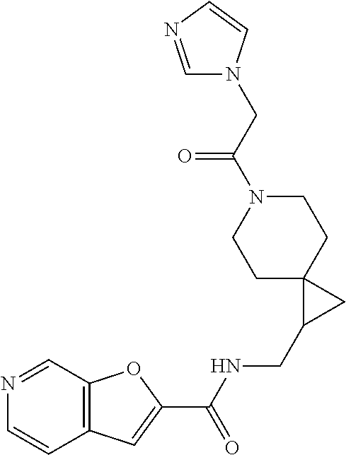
C1C2(CCN(C(CN3C=NC=C3)=O)C1)C(CNC(C1=CC3=C(O1)C=NC=C3)=O)C2
